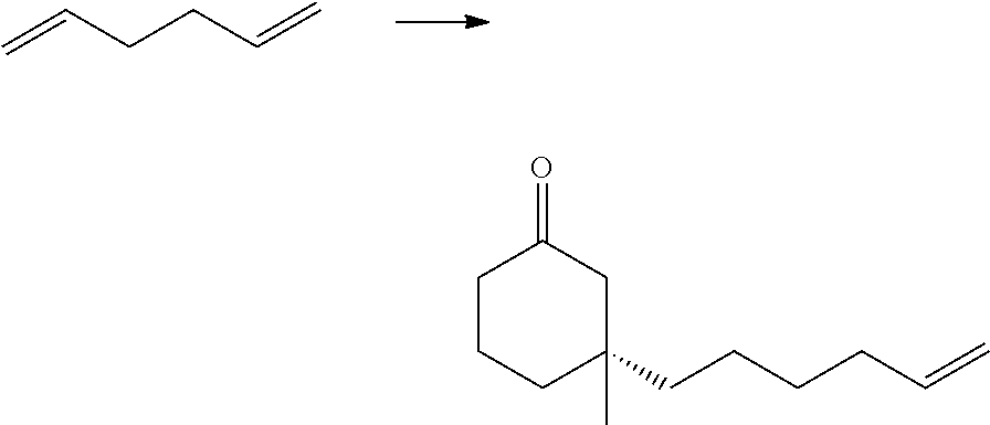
C=CCCC=C.C1CCC(C)(CCCCC=C)CC1=O
